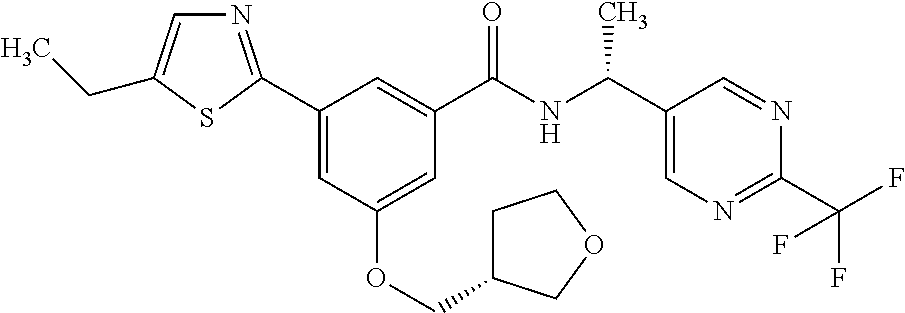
C1(C2=NC=C(CC)S2)=CC(OCC2CCOC2)=CC(C(NC(C2=CN=C(C(F)(F)F)N=C2)C)=O)=C1
